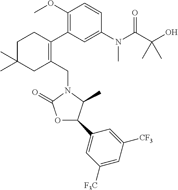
C1C(C)(C)CC(CN2C(=O)OC(C3=CC([F3C])=CC([CF3])=C3)C2C)=C(C2=C(OC)C=CC(N(C(C(O)(C)C)=O)C)=C2)C1
